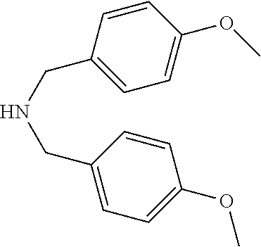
C1=CC(CNCC2=CC=C(OC)C=C2)=CC=C1OC
